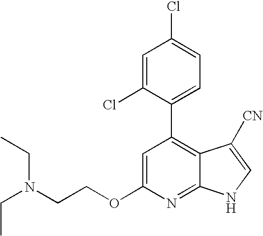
C1=C(OCCN(CC)CC)N=C2C(=C1C1=CC=C(Cl)C=C1Cl)C([CN])=CN2
